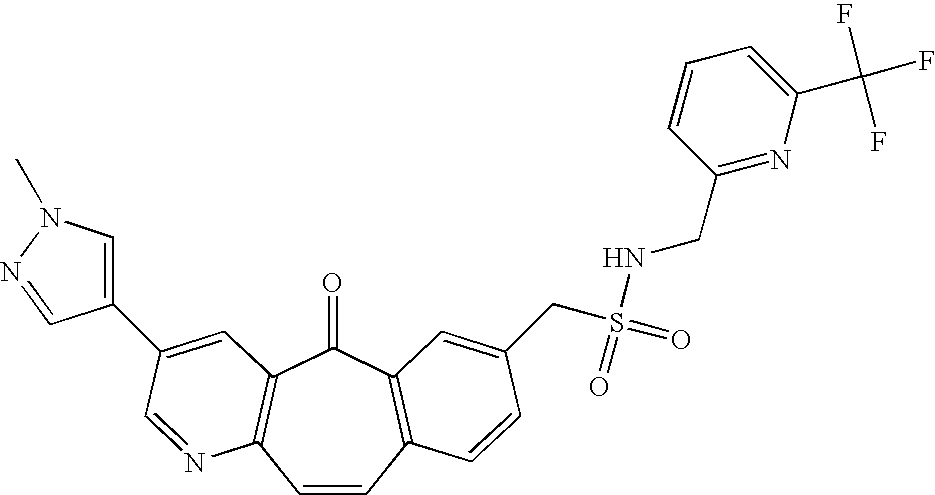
C1=CC2=C(C(=O)C3=C1N=CC(C1=CN(C)N=C1)=C3)C=C(CS(=O)(=O)NCC1=NC(C(F)(F)F)=CC=C1)C=C2
